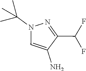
C1=C(N)C(C(F)F)=NN1C(C)(C)C
